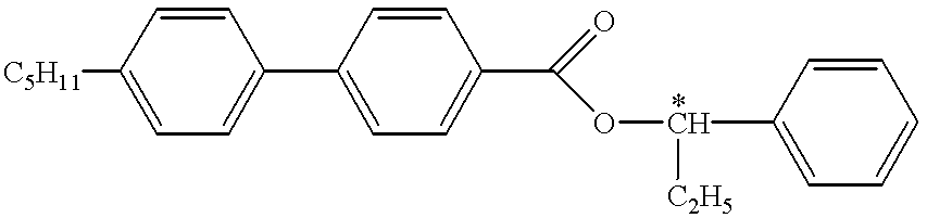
[C5H11]C1=CC=C(C2=CC=C(C(=O)OC(C3=CC=CC=C3)[C2H5])C=C2)C=C1
